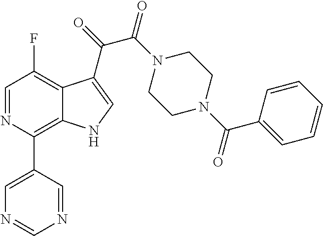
C1=NC(C2=CN=CN=C2)=C2C(=C1F)C(C(=O)C(N1CCN(C(C3=CC=CC=C3)=O)CC1)=O)=CN2
